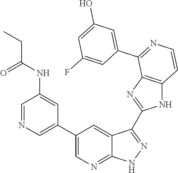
C1=NC=C(C2=CN=C3C(=C2)C(C2=NC4=C(N2)C=CN=C4C2=CC(O)=CC(F)=C2)=NN3)C=C1NC(CC)=O
